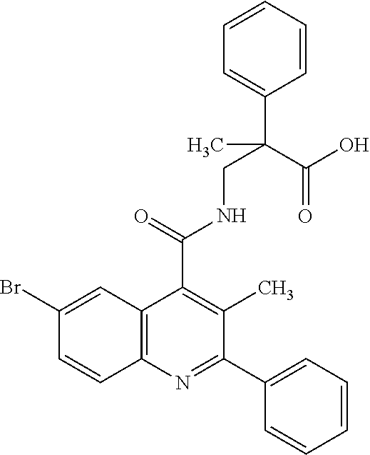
C1(Br)=CC2=C(C=C1)N=C(C1=CC=CC=C1)C(C)=C2C(=O)NCC(C1=CC=CC=C1)(C(O)=O)C
